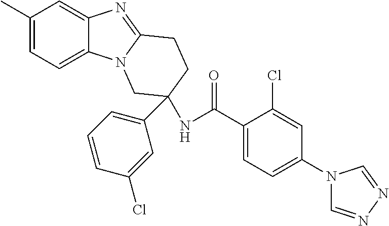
C1(C)=CC=C2C(=C1)N=C1N2CC(C2=CC=CC(Cl)=C2)(NC(C2=CC=C(N3C=NN=C3)C=C2Cl)=O)CC1
